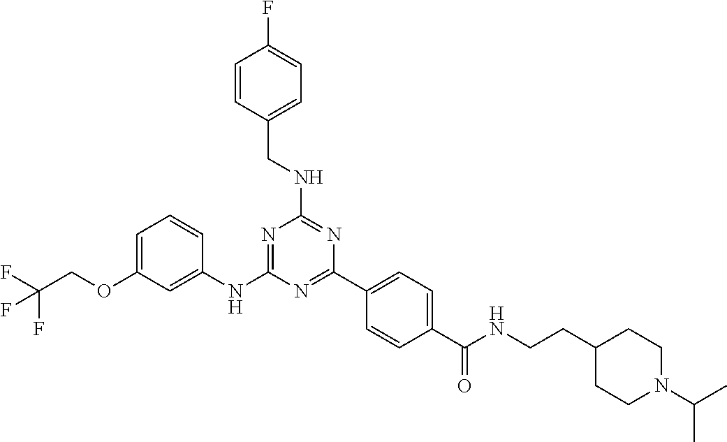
C1=C(OCC(F)(F)F)C=C(NC2=NC(NCC3=CC=C(F)C=C3)=NC(C3=CC=C(C(NCCC4CCN(C(C)C)CC4)=O)C=C3)=N2)C=C1
